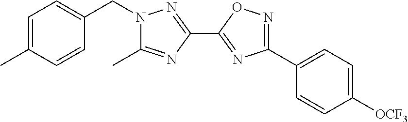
N1(CC2=CC=C(C)C=C2)N=C(C2=NC(C3=CC=C([OCF3])C=C3)=NO2)N=C1C
